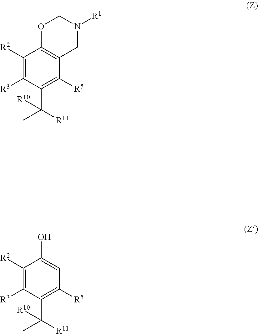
C1([R2])=C([R3])C(C([R11])(C)[R10])=C([R5])C2=C1OCN([R1])C2.C1([R2])=C([R3])C(C([R11])(C)[R10])=C([R5])C=C1O
